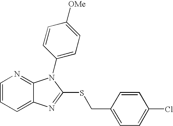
C1=CC=C2C(=N1)N(C1=CC=C([OMe])C=C1)C(SCC1=CC=C(Cl)C=C1)=N2
